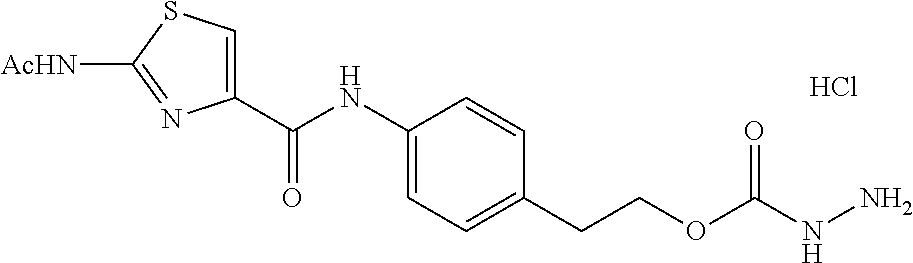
C1(C(NC2=CC=C(CCOC(NN)=O)C=C2)=O)=CSC([AcHN])=N1.Cl
